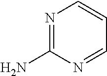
N1=C(N)N=CC=C1
